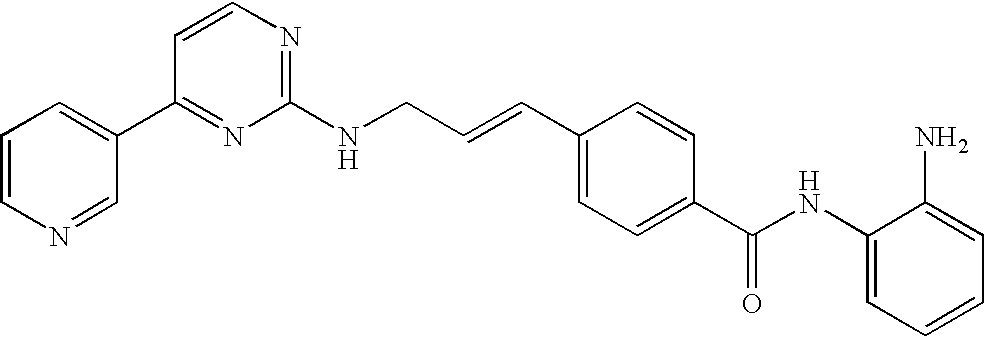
C(C=CC1=CC=C(C(NC2=CC=CC=C2N)=O)C=C1)NC1=NC=CC(C2=CC=CN=C2)=N1
